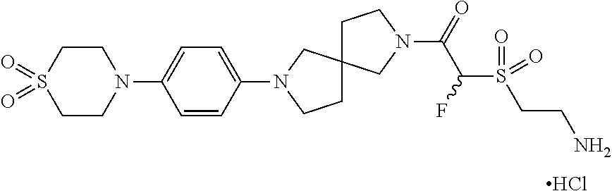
C1=CC(N2CC3(CC2)CN(C(=O)C(S(=O)(CCN)=O)F)CC3)=CC=C1N1CCS(=O)(=O)CC1.Cl
